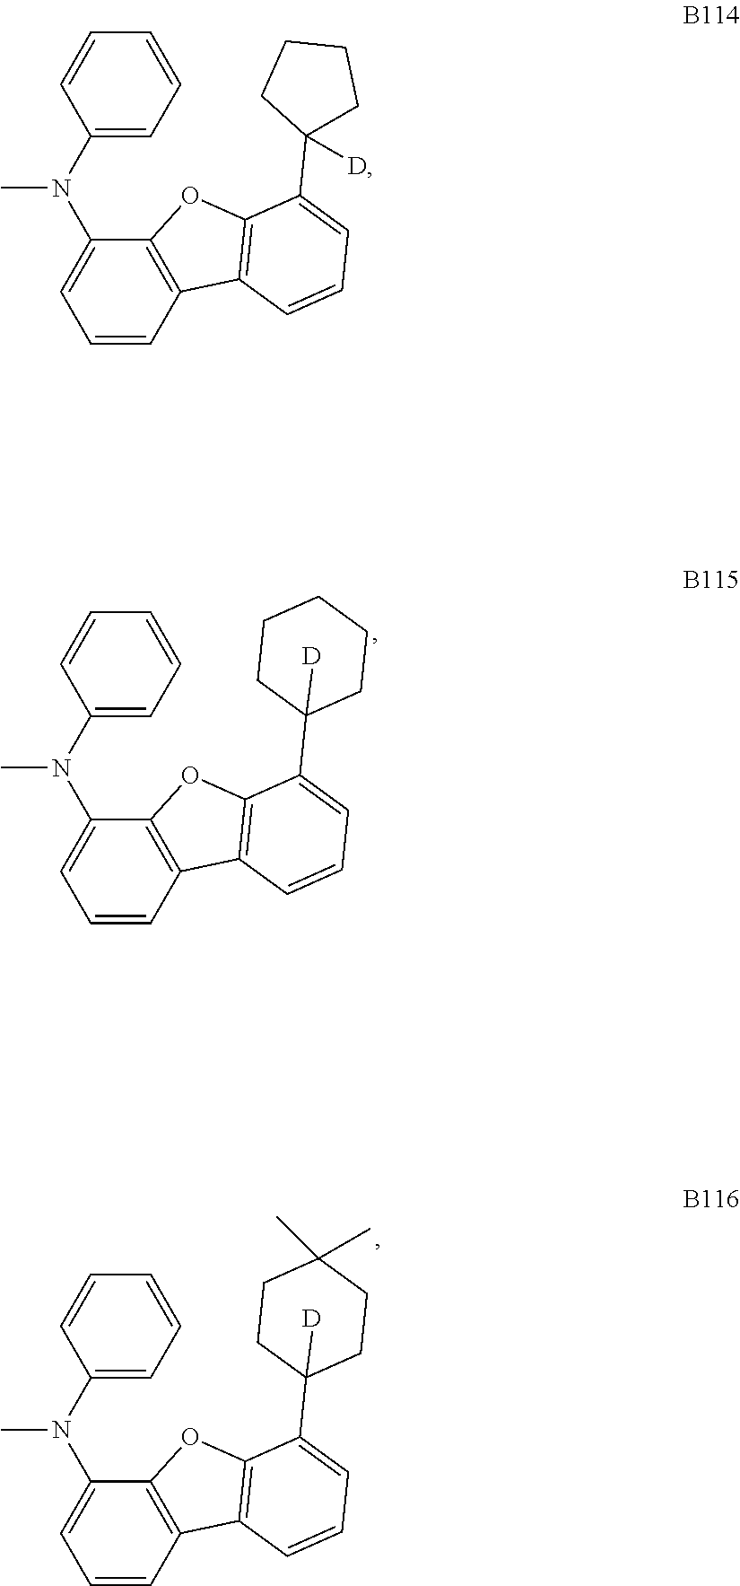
C1=CC2=C(C(N(C3=CC=CC=C3)C)=C1)OC1=C2C=CC=C1C1([D])CCCC1.C1=CC2=C(C(N(C3=CC=CC=C3)C)=C1)OC1=C2C=CC=C1C1([D])CCCCC1.C1=CC2=C(C(N(C3=CC=CC=C3)C)=C1)OC1=C2C=CC=C1C1([D])CCC(C)(C)CC1
